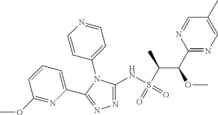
N1=C(NS(=O)(=O)C(C(C2=NC=C(C)C=N2)OC)C)N(C2=CC=NC=C2)C(C2=CC=CC(OC)=N2)=N1
